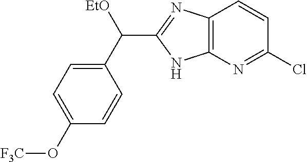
C1(C([EtO])C2=NC3=C(N2)N=C(Cl)C=C3)=CC=C(O[F3C])C=C1
